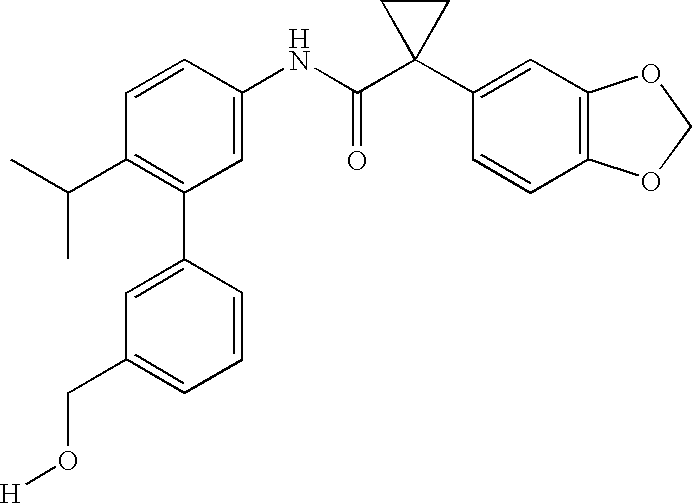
C1=CC(C(C)C)=C(C2=CC(CO[H])=CC=C2)C=C1NC(C1(C2=CC3=C(C=C2)OCO3)CC1)=O
